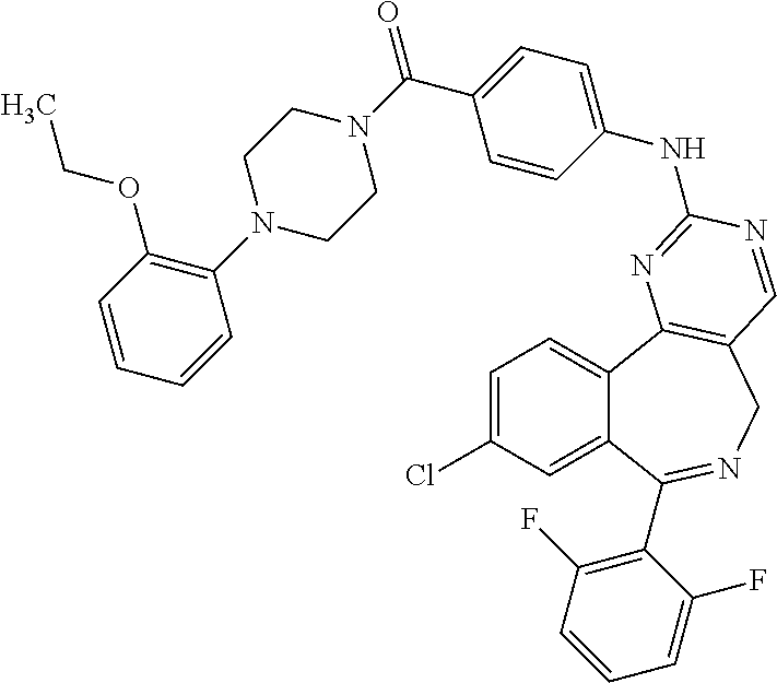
C1=C(Cl)C=C2C(=C1)C1=C(CN=C2C2=C(F)C=CC=C2F)C=NC(NC2=CC=C(C(=O)N3CCN(C4=C(OCC)C=CC=C4)CC3)C=C2)=N1
